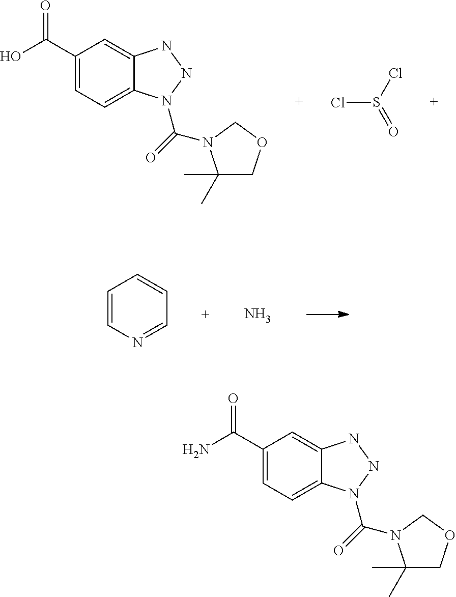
C1(C(O)=O)=CC=C2C(=C1)NNN2C(=O)N1C(C)(C)COC1.ClS(Cl)=O.C1=CN=CC=C1.N.C1(C(N)=O)=CC=C2C(=C1)NNN2C(=O)N1C(C)(C)COC1
